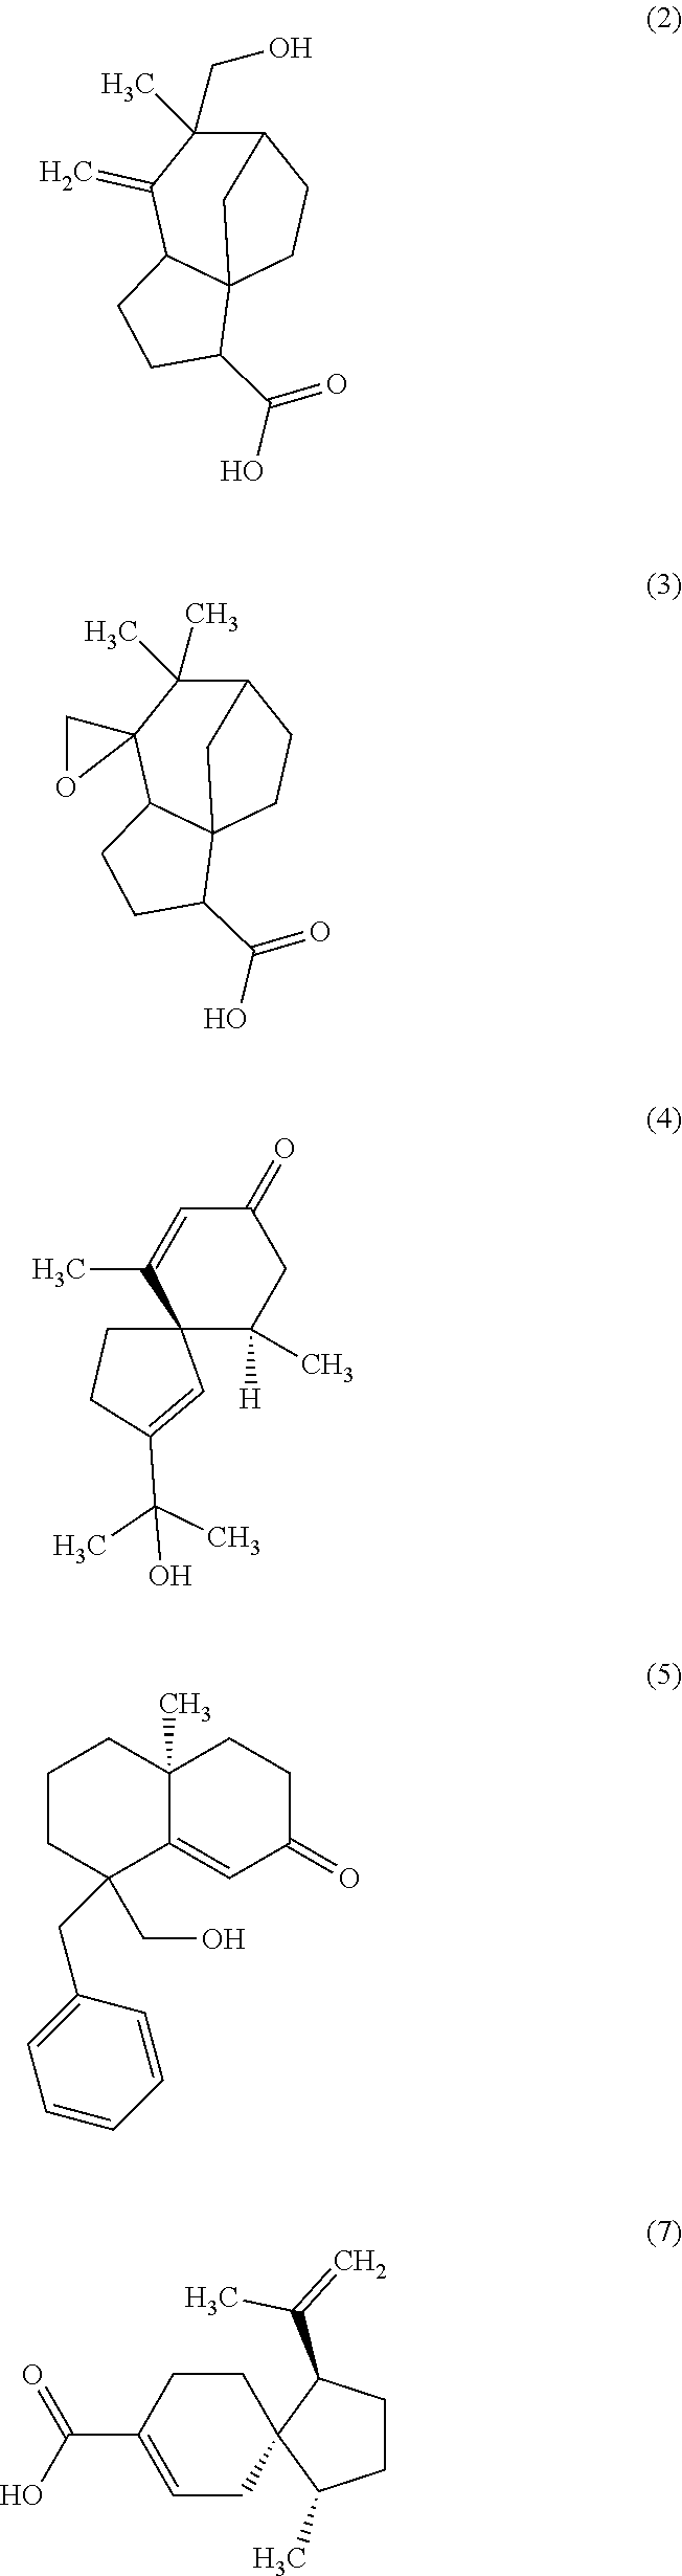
C12C(CO)(C)C(=C)C3C(CC1)(C(C(=O)O)CC3)C2.C12C(C)(C)C3(C4C(CC1)(C(C(=O)O)CC4)C2)CO3.C1(=O)C=C(C)C2(C([H])(C)C1)CCC(C(C)(C)O)=C2.C12(C)C(=CC(=O)CC1)C(CO)(CC1=CC=CC=C1)CCC2.C1CC(C(O)=O)=CCC12C(C)CCC2C(=C)C
